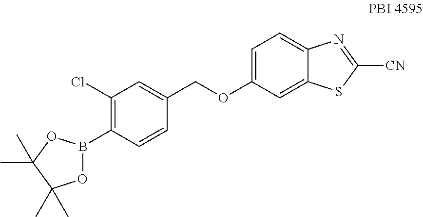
C1=C(OCC2=CC(Cl)=C(B3OC(C)(C)C(C)(C)O3)C=C2)C=C2C(=C1)N=C([CN])S2
